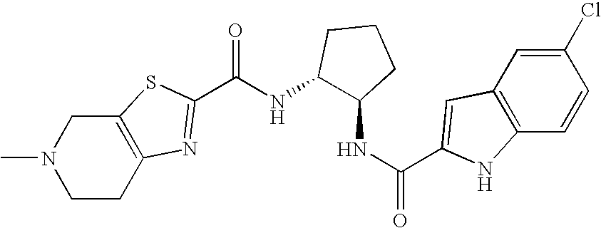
N1(C)CCC2=C(C1)SC(C(NC1C(NC(=O)C3=CC4=C(C=CC(Cl)=C4)N3)CCC1)=O)=N2
